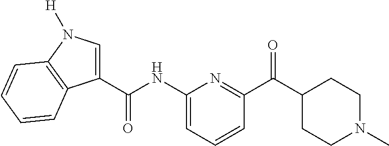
C1(C(NC2=CC=CC(C(C3CCN(C)CC3)=O)=N2)=O)=CN([H])C2=C1C=CC=C2
